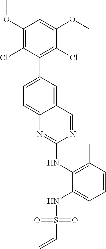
C1(OC)=C(Cl)C(C2=CC=C3C(=C2)C=NC(NC2=C(C)C=CC=C2NS(=O)(C=C)=O)=N3)=C(Cl)C(OC)=C1
